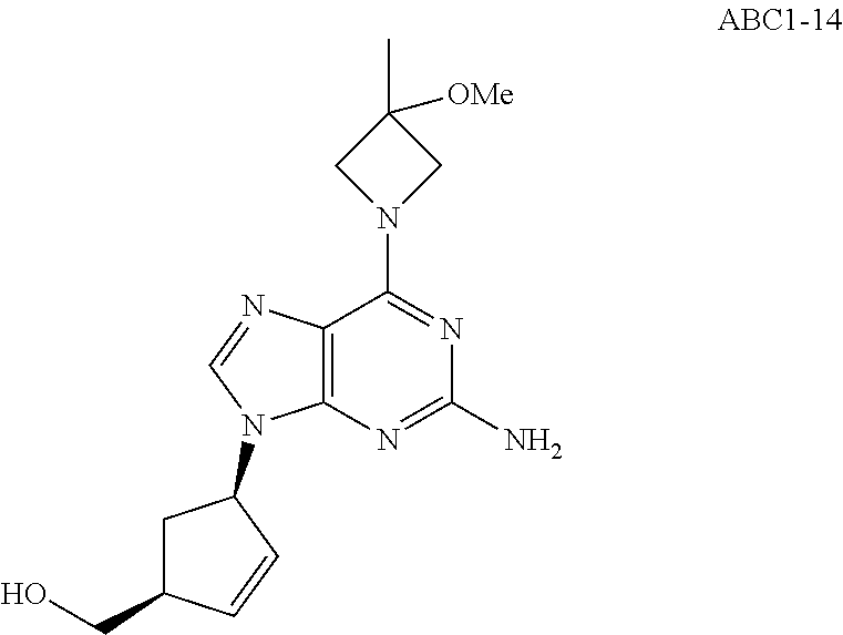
C12=C(N=C(N)N=C1N1CC(C)([OMe])C1)N(C1CC(CO)C=C1)C=N2
